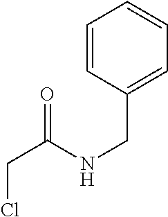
C1(CNC(CCl)=O)=CC=CC=C1
